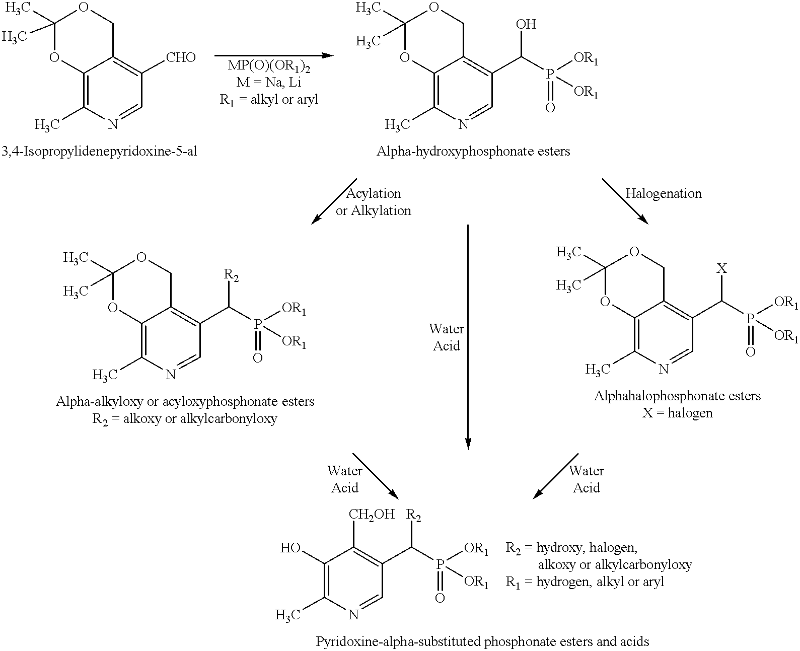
C12=C(C)N=CC([CHO])=C1COC(C)(C)O2.C12=C(C)N=CC(C(P([OR1])([OR1])=O)O)=C1COC(C)(C)O2.C12=C(C)N=CC(C(P([OR1])([OR1])=O)[R2])=C1COC(C)(C)O2.C12=C(C)N=CC(C(P([OR1])([OR1])=O)[X])=C1COC(C)(C)O2.C1(O)=C(C)N=CC(C(P([OR1])([OR1])=O)[R2])=C1[CH2OH]
